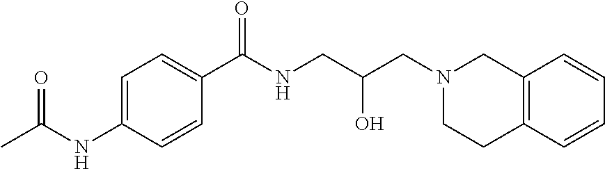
C1(C(NCC(CN2CC3=C(CC2)C=CC=C3)O)=O)=CC=C(NC(C)=O)C=C1
